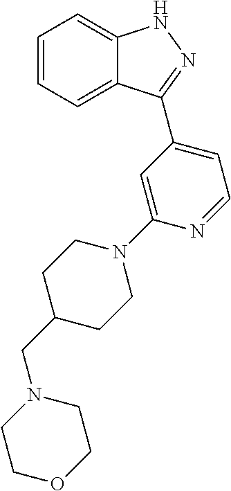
C1=CC=C2C(=C1)NN=C2C1=CC=NC(N2CCC(CN3CCOCC3)CC2)=C1
